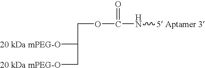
C(C([20 kDa mPEG-O])C[20 kDa mPEG-O])OC(N[5 Aptamer 3])=O
